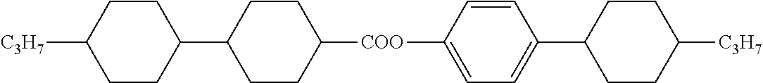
C1=CC(C2CCC([C3H7])CC2)=CC=C1[COO]C1CCC(C2CCC([C3H7])CC2)CC1
